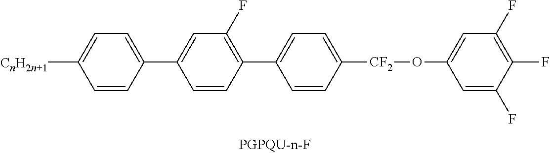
C1=C([CF2]OC2=CC(F)=C(F)C(F)=C2)C=CC(C2=C(F)C=C(C3=CC=C([CnH2n+1])C=C3)C=C2)=C1
